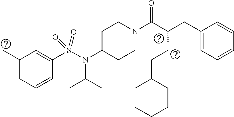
C1(C)=CC=CC(S(N(C2CCN(C(C(CC3=CC=CC=C3)CCC3CCCCC3)=O)CC2)C(C)C)(=O)=O)=C1
